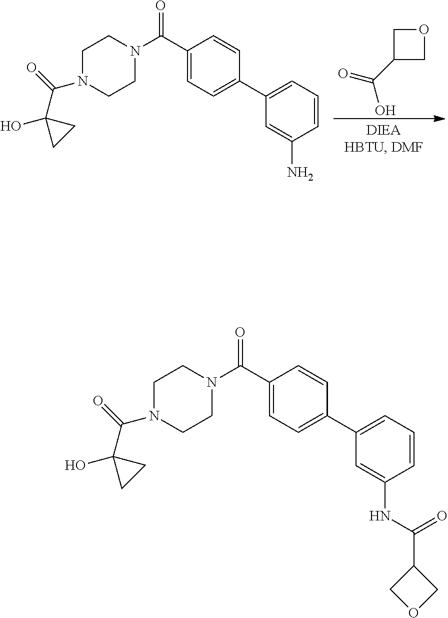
C(O)(C1COC1)=O.C1CN(C(C2=CC=C(C3=CC=CC(N)=C3)C=C2)=O)CCN1C(C1(O)CC1)=O.C1CN(C(C2=CC=C(C3=CC=CC(NC(C4COC4)=O)=C3)C=C2)=O)CCN1C(C1(O)CC1)=O
